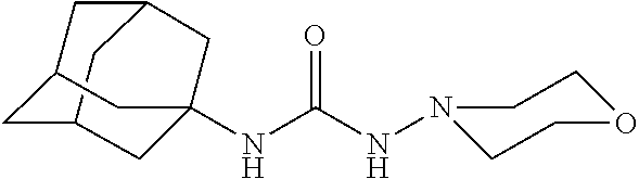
C12CC3CC(C1)CC(NC(NN1CCOCC1)=O)(C3)C2
